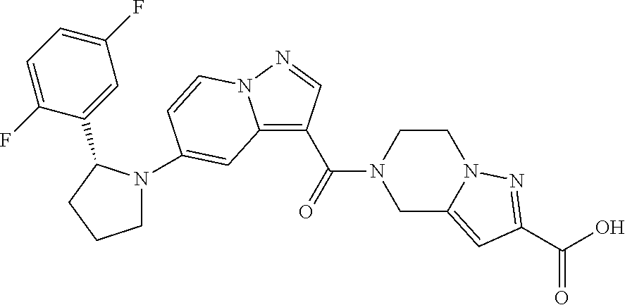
N1(C2=CC3=C(C(=O)N4CC5=CC(C(O)=O)=NN5CC4)C=NN3C=C2)CCCC1C1=CC(F)=CC=C1F
